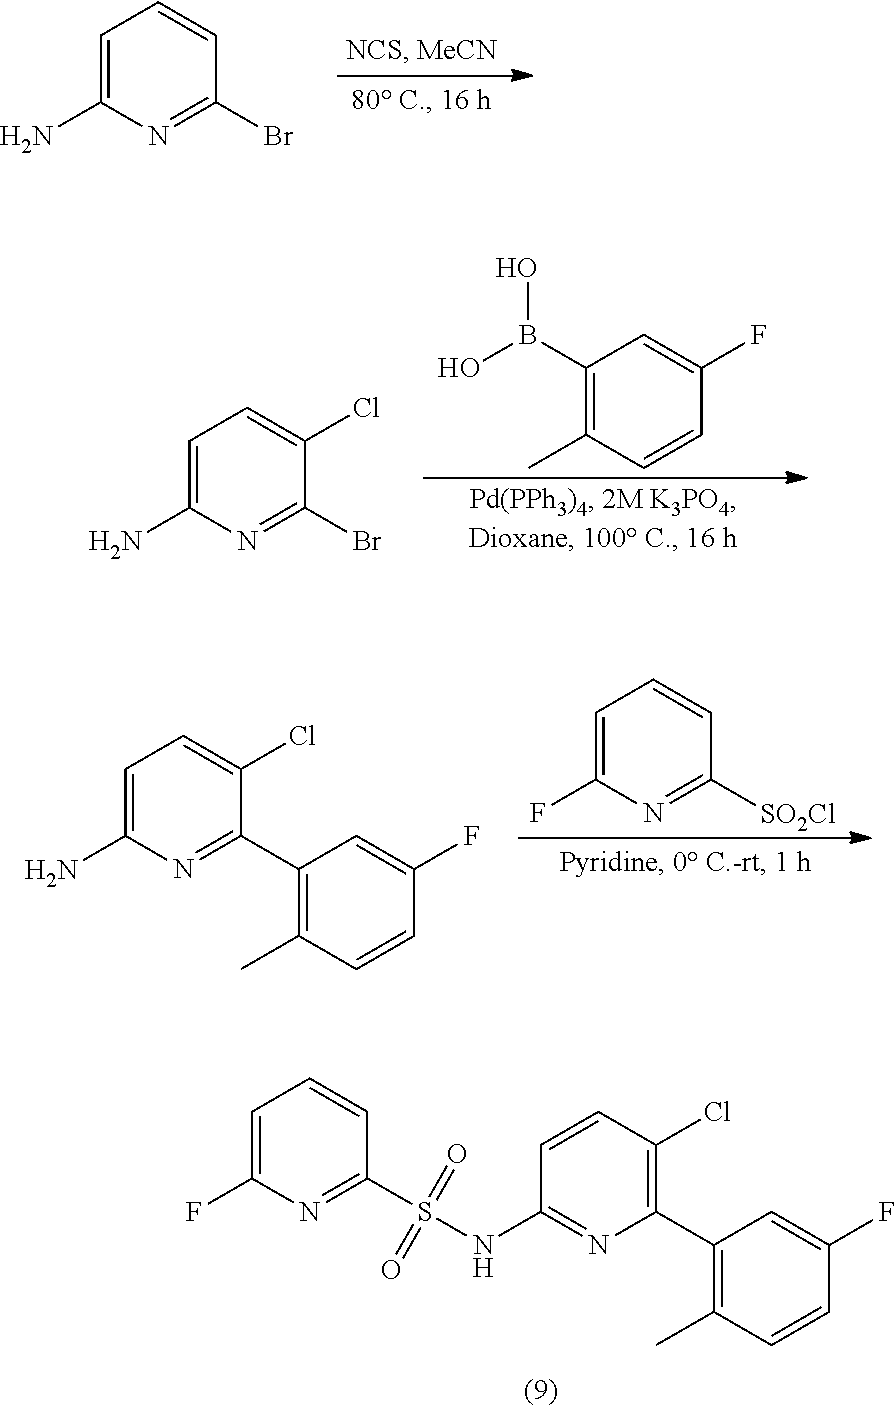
C1=C(N)N=C(Br)C=C1.C1(B(O)O)=C(C)C=CC(F)=C1.C1=C(N)N=C(Br)C(Cl)=C1.C1=C(F)N=C([SO2Cl])C=C1.C1=C(N)N=C(C2=C(C)C=CC(F)=C2)C(Cl)=C1.C1=C(F)N=C(S(=O)(=O)NC2=NC(C3=C(C)C=CC(F)=C3)=C(Cl)C=C2)C=C1
